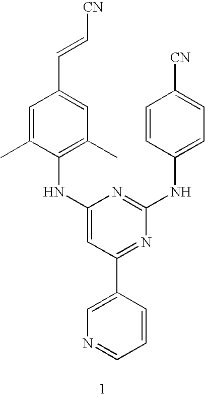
C1(NC2=C(C)C=C(C=C[CN])C=C2C)=CC(C2=CN=CC=C2)=NC(NC2=CC=C([CN])C=C2)=N1
